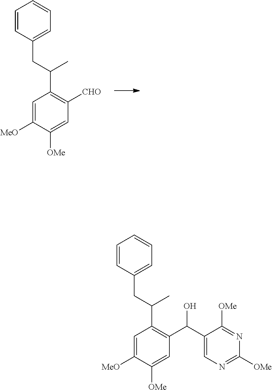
C1=C([MeO])C([OMe])=CC([CHO])=C1C(C)CC1=CC=CC=C1.C1=C([MeO])C([OMe])=CC(C(C2=CN=C([OMe])N=C2[OMe])O)=C1C(C)CC1=CC=CC=C1
